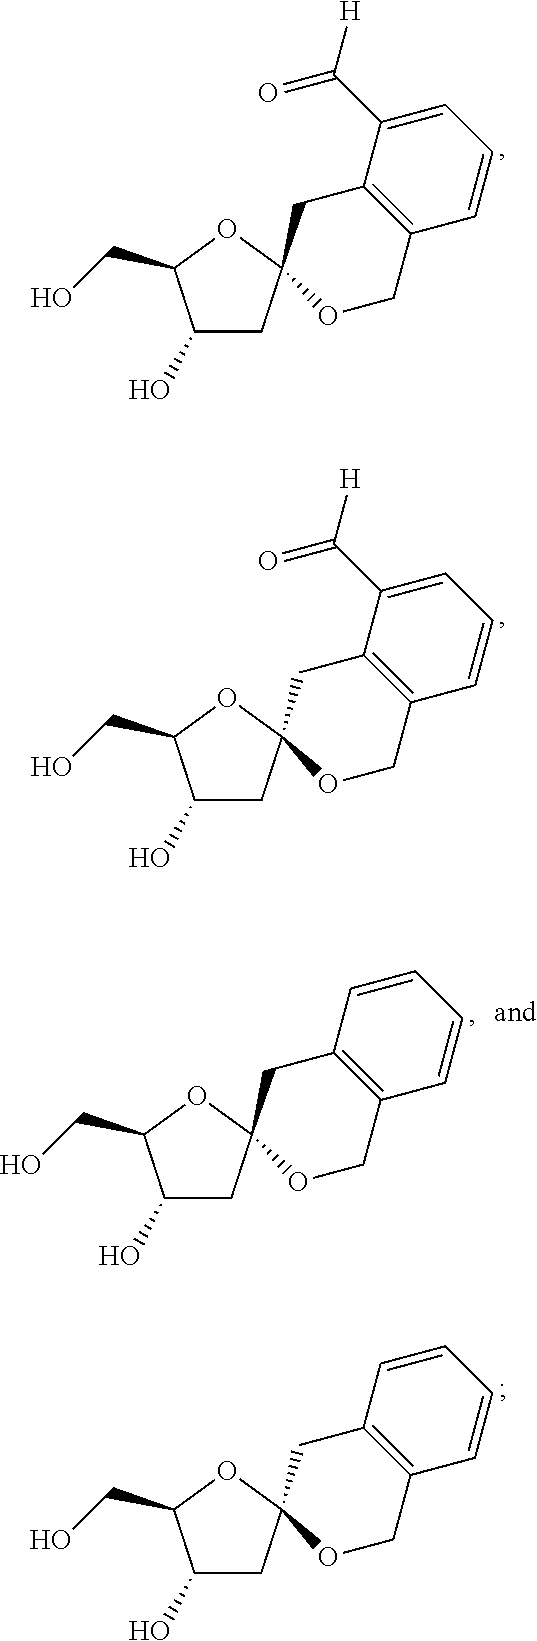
C1(O)CC2(OC1CO)OCC1=C(C2)C(C(=O)[H])=CC=C1.C1(O)CC2(OC1CO)OCC1=C(C2)C(C(=O)[H])=CC=C1.C1(O)CC2(OC1CO)OCC1=C(C2)C=CC=C1.C1(O)CC2(OC1CO)OCC1=C(C2)C=CC=C1
